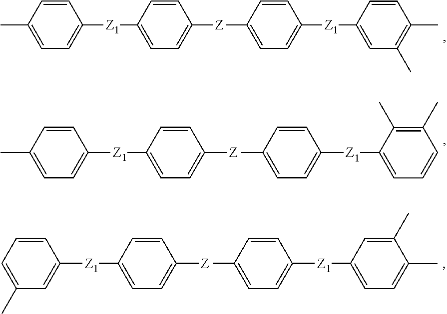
C1=CC(C)=CC=C1[Z1]C1=CC=C([Z]C2=CC=C([Z1]C3=CC(C)=C(C)C=C3)C=C2)C=C1.C1=CC(C)=CC=C1[Z1]C1=CC=C([Z]C2=CC=C([Z1]C3=CC=CC(C)=C3C)C=C2)C=C1.C1=CC=C(C)C=C1[Z1]C1=CC=C([Z]C2=CC=C([Z1]C3=CC=C(C)C(C)=C3)C=C2)C=C1
